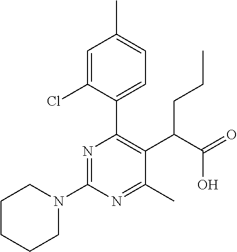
C1CCCN(C2=NC(C3=CC=C(C)C=C3Cl)=C(C(C(=O)O)CCC)C(C)=N2)C1
